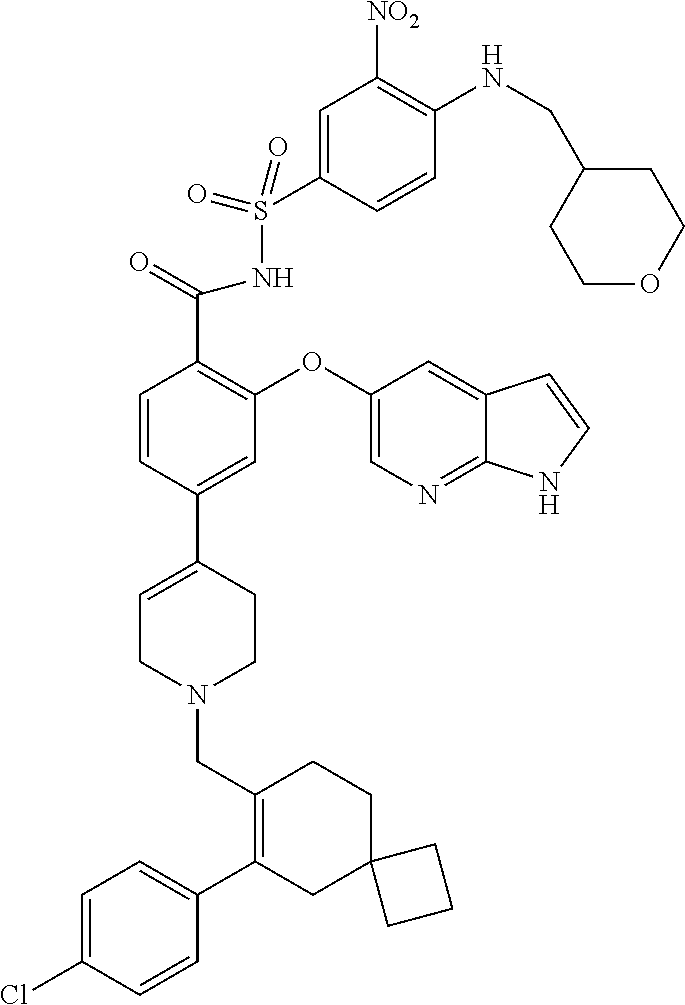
C1(C2=CC=C(Cl)C=C2)=C(CN2CCC(C3=CC(OC4=CN=C5C(=C4)C=CN5)=C(C(=O)NS(=O)(=O)C4=CC([NO2])=C(NCC5CCOCC5)C=C4)C=C3)=CC2)CCC2(C1)CCC2
